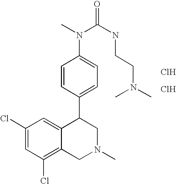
C1(Cl)=CC(Cl)=C2C(=C1)C(C1=CC=C(N(C(=O)NCCN(C)C)C)C=C1)CN(C)C2.Cl.Cl
